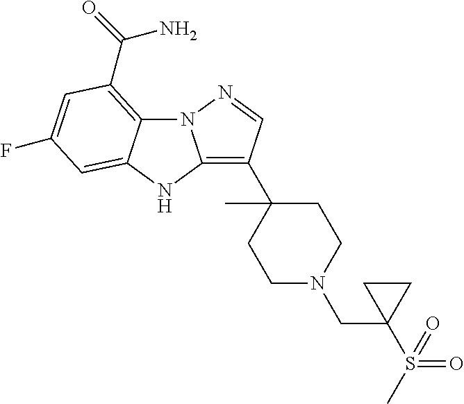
N12C3=C(C(=O)N)C=C(F)C=C3NC1=C(C1(C)CCN(CC3(S(=O)(C)=O)CC3)CC1)C=N2
